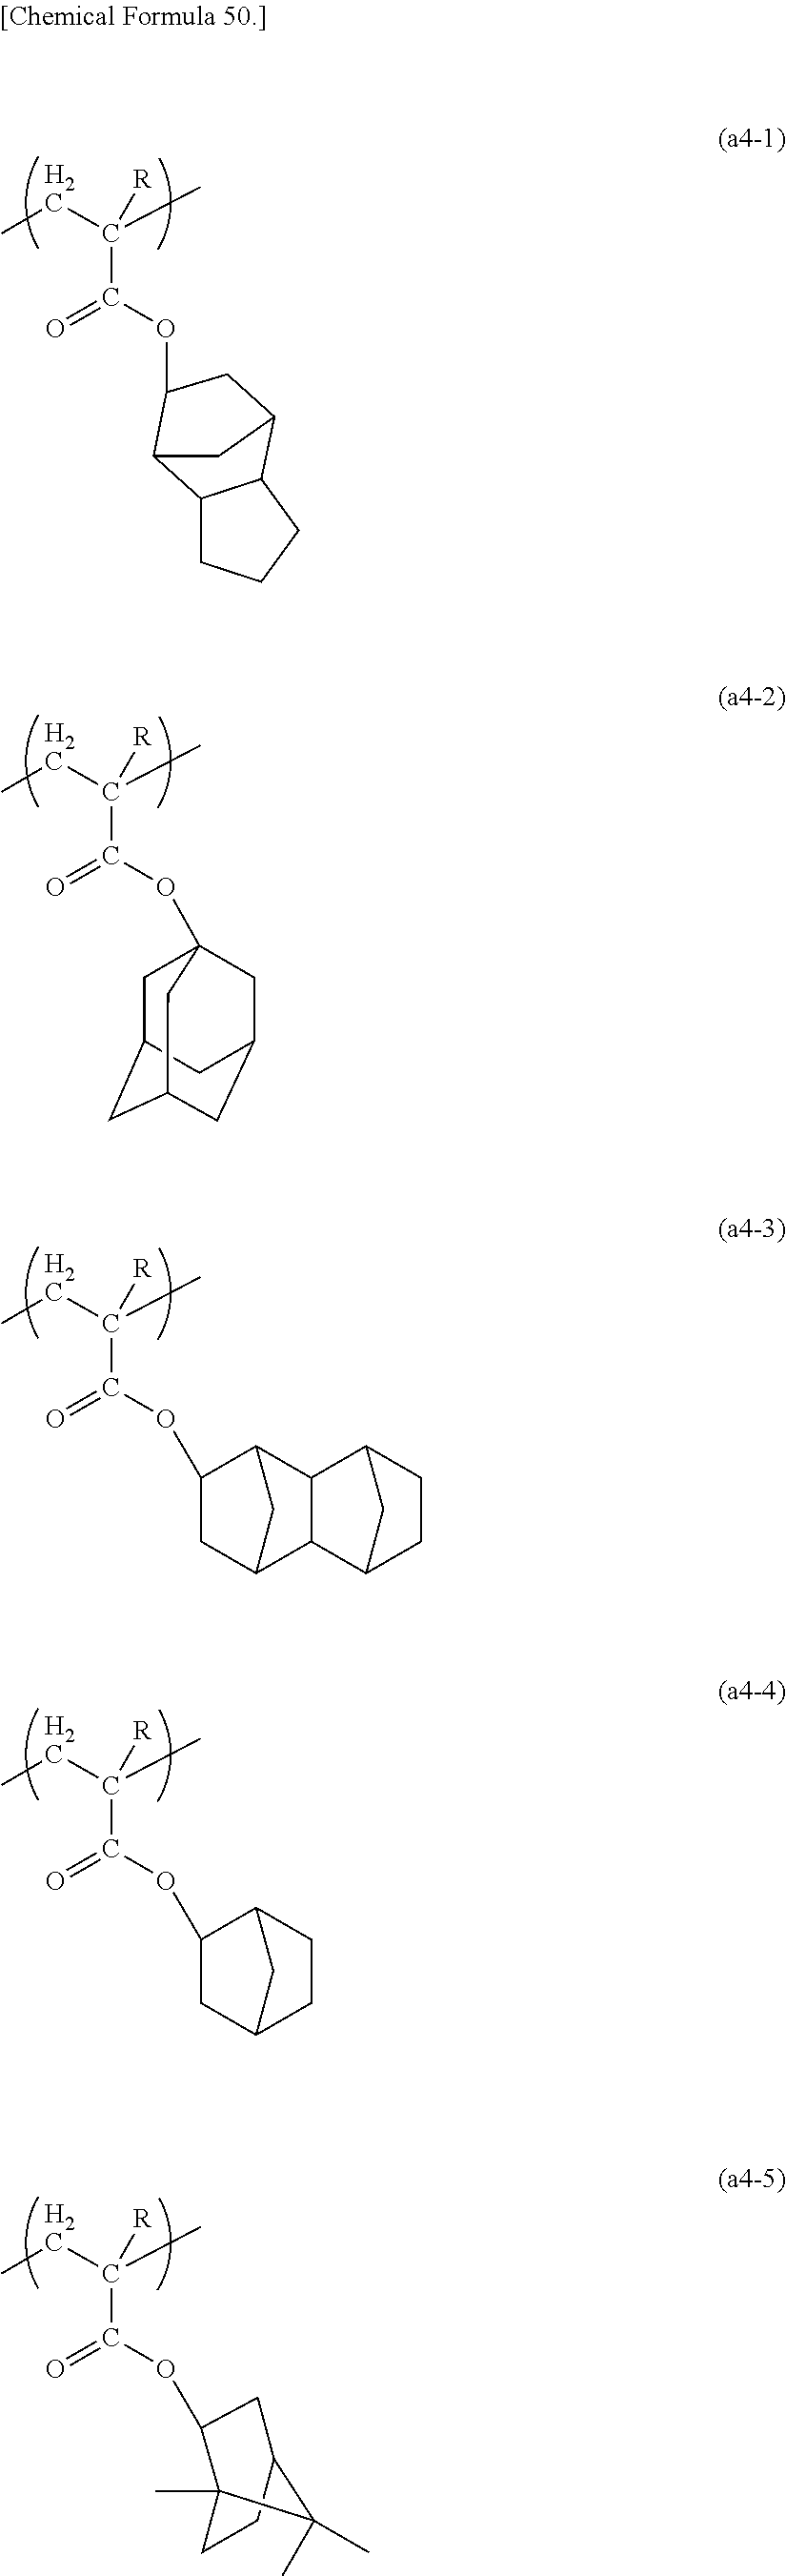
CCC(C)(C(OC1CC2C3C(CCC3)C1C2)=O)[R].CCC(C)(C(OC12CC3CC(CC(C1)C3)C2)=O)[R].CCC(C)(C(OC1CC2CC1C1C2C2CCC1C2)=O)[R].CCC(C)(C(OC1CC2CC1CC2)=O)[R].CCC(C)(C(OC1C2(C)CCC(C1)C2(C)C)=O)[R]
